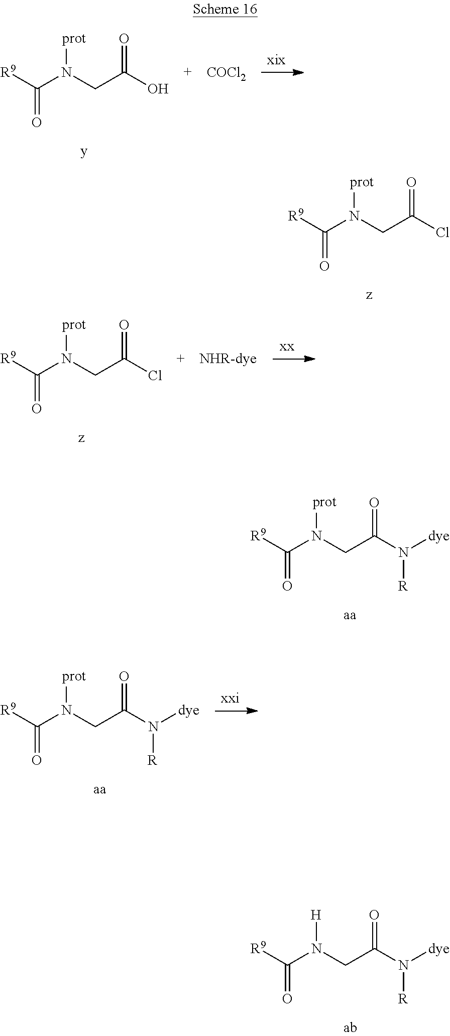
[R9]C(N(CC(N([dye])[R])=O)[prot])=O.[R9]C(N(CC(N([dye])[R])=O)[H])=O.[COCl2].[R9]C(N(CC(O)=O)[prot])=O.[R9]C(N(CC(Cl)=O)[prot])=O.[NHR-dye].[R9]C(N(CC(Cl)=O)[prot])=O.[R9]C(N(CC(N([dye])[R])=O)[prot])=O
